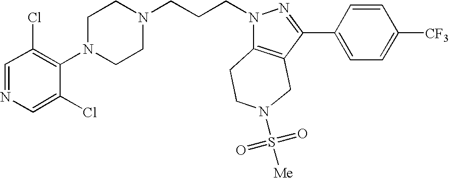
C1=NC=C(Cl)C(N2CCN(CCCN3C4=C(C(C5=CC=C([CF3])C=C5)=N3)CN(S([Me])(=O)=O)CC4)CC2)=C1Cl
